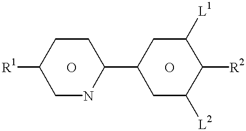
[R1]C1CNC(C2CC([L2])C([R2])C([L1])C2)CC1.O.O
